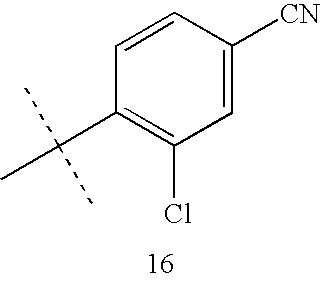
C1=CC([CN])=CC(Cl)=C1C(C)(C)C
